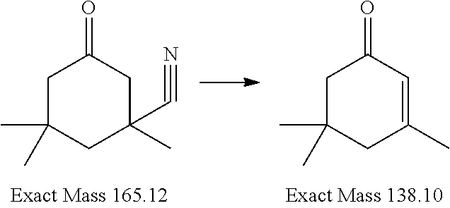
C1C(C)(C)CC(C#N)(C)CC1=O.C1C(C)(C)CC(C)=CC1=O
